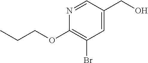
C1=C(CO)C=NC(OCCC)=C1Br
